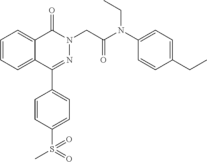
C1=CC=C2C(=C1)C(=O)N(CC(N(C1=CC=C(CC)C=C1)CC)=O)N=C2C1=CC=C(S(C)(=O)=O)C=C1
